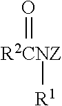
[R1][R2CNZ]=O
